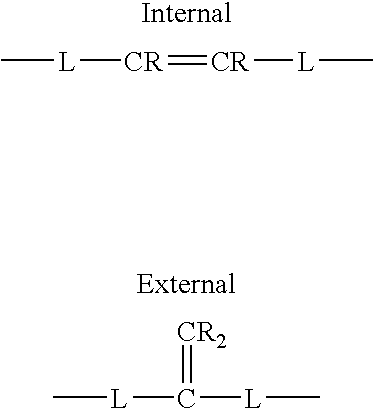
C[L][CR]=[CR][L]C.C[L]C(=[CR2])[L]C
